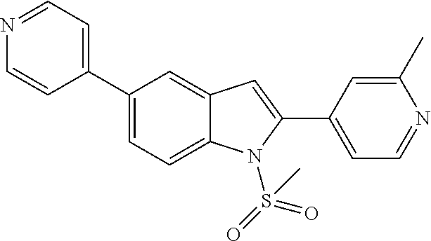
N1=CC=C(C2=CC=C3C(=C2)C=C(C2=CC=NC(C)=C2)N3S(=O)(=O)C)C=C1
